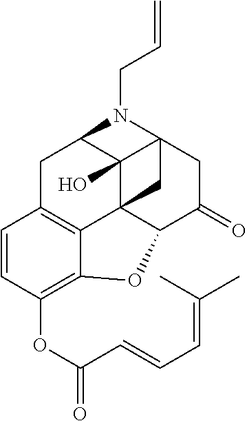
C12(O)C34C5C(=O)CC1(N(CC=C)C2CC1=C3C(=C(OC(=O)C=CC=C(C)C)C=C1)O5)C4
